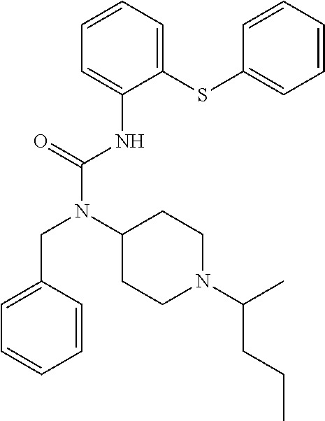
C1=CC=C(SC2=CC=CC=C2)C(NC(N(C2CCN(C(C)CCC)CC2)CC2=CC=CC=C2)=O)=C1
